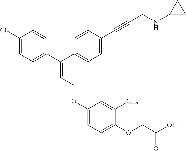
C1=C(C(C2=CC=C(C#CCNC3CC3)C=C2)=CCOC2=CC=C(OCC(=O)O)C(C)=C2)C=CC(Cl)=C1
